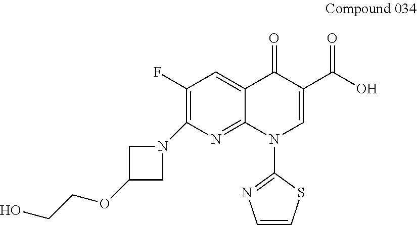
C12=CC(F)=C(N3CC(OCCO)C3)N=C1N(C1=NC=CS1)C=C(C(=O)O)C2=O
